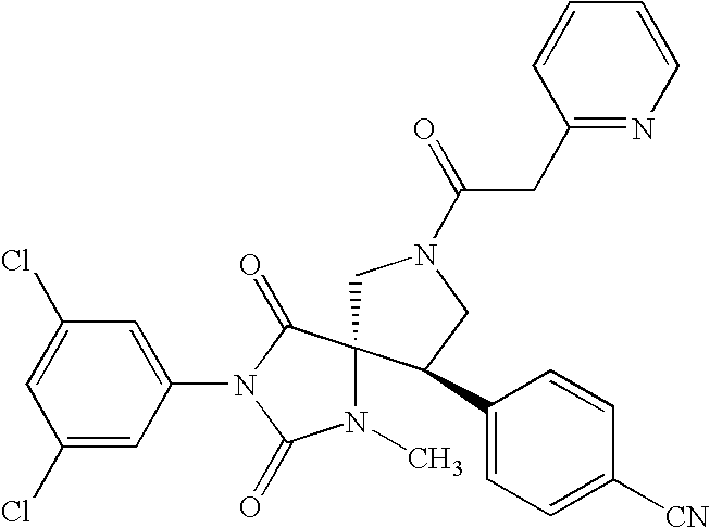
C1=C(Cl)C=C(N2C(=O)N(C)C3(C2=O)CN(C(=O)CC2=NC=CC=C2)CC3C2=CC=C([CN])C=C2)C=C1Cl
